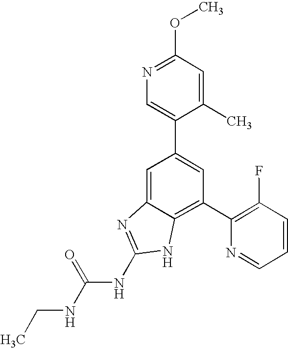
CCNC(NC1=NC2=CC(C3=CN=C(OC)C=C3C)=CC(C3=C(F)C=CC=N3)=C2N1)=O
